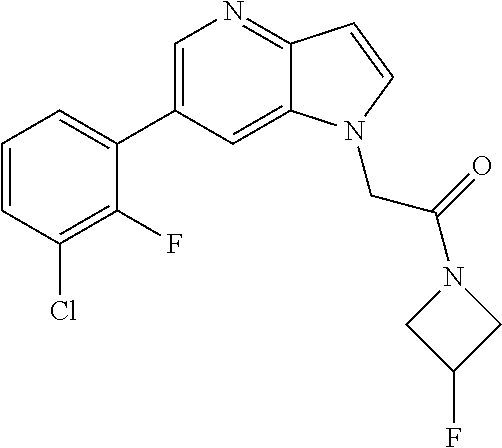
C1=CC(Cl)=C(F)C(C2=CN=C3C(=C2)N(CC(=O)N2CC(F)C2)C=C3)=C1
